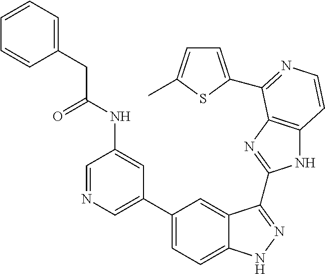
C1(C2=CN=CC(NC(=O)CC3=CC=CC=C3)=C2)=CC=C2C(=C1)C(C1=NC3=C(N1)C=CN=C3C1=CC=C(C)S1)=NN2
